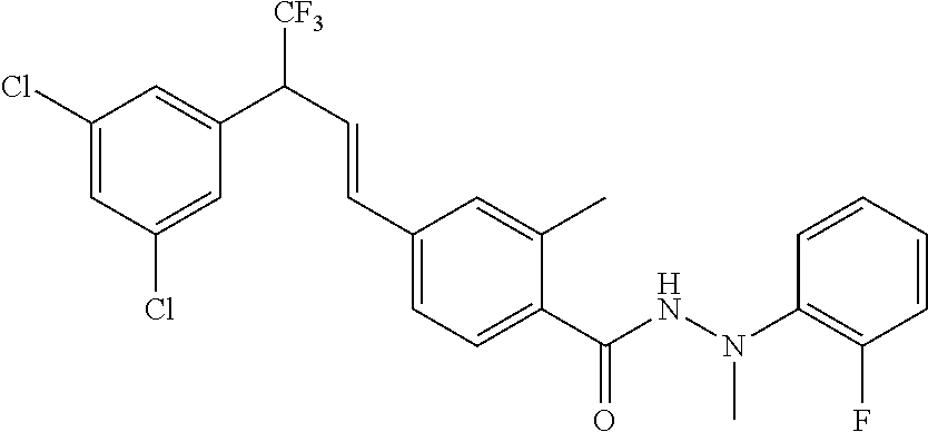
C1(Cl)=CC(Cl)=CC(C(C=CC2=CC=C(C(NN(C3=C(F)C=CC=C3)C)=O)C(C)=C2)[CF3])=C1
